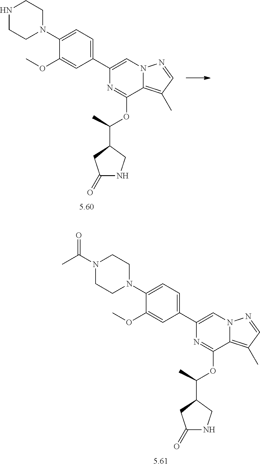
C1(C2=CN3C(=C(C)C=N3)C(OC(C3CC(=O)NC3)C)=N2)=CC=C(N2CCNCC2)C(OC)=C1.C1(C2=CN3C(=C(C)C=N3)C(OC(C3CC(=O)NC3)C)=N2)=CC=C(N2CCN(C(C)=O)CC2)C(OC)=C1
